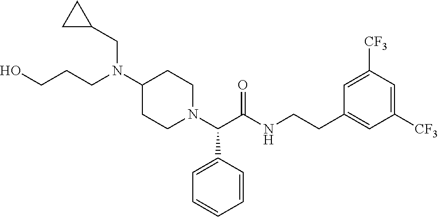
N(C1CCN(C(C(NCCC2=CC([CF3])=CC([CF3])=C2)=O)C2=CC=CC=C2)CC1)(CC1CC1)CCCO
